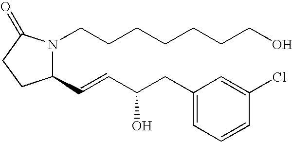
C1(C=CC(CC2=CC=CC(Cl)=C2)O)N(CCCCCCCO)C(=O)CC1
